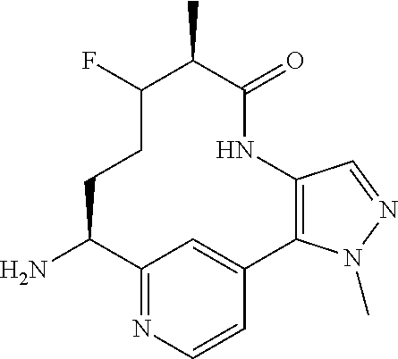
NC1C2=NC=CC(=C2)C2=C(NC(=O)C(C)C(F)CC1)C=NN2C
